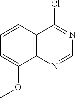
C1=CC2=C(C(OC)=C1)N=CN=C2Cl
